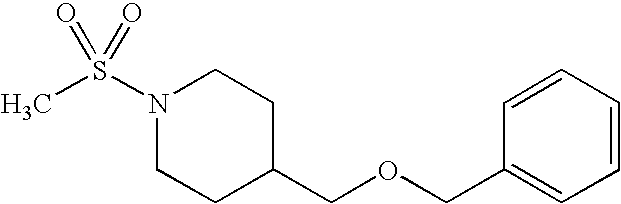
N1(S(C)(=O)=O)CCC(COCC2=CC=CC=C2)CC1
